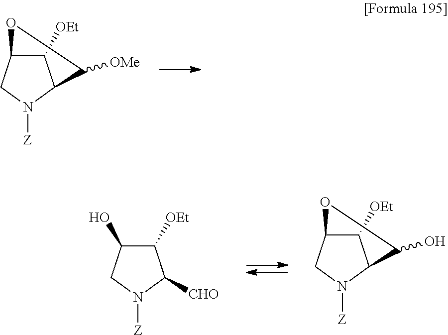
C1([OEt])C2CN([Z])C1C([OMe])O2.C1([OEt])C(O)CN([Z])C1[CHO].C1([OEt])C2CN([Z])C1C(O)O2
